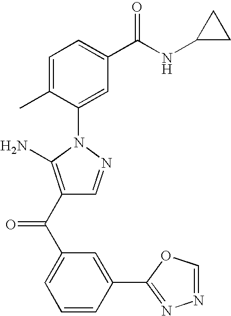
C1=C(C)C(N2N=CC(C(C3=CC=CC(C4=NN=CO4)=C3)=O)=C2N)=CC(C(=O)NC2CC2)=C1
